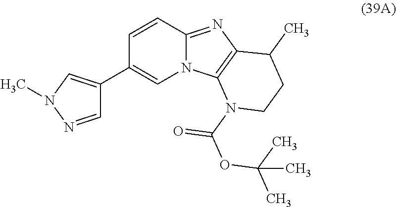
C1(C2=CN(C)N=C2)=CN2C(=NC3=C2N(C(OC(C)(C)C)=O)CCC3C)C=C1
